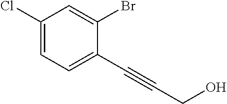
C1(Cl)=CC=C(C#CCO)C(Br)=C1
